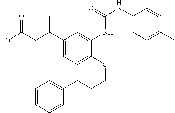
C1(C(CC(O)=O)C)=CC=C(OCCCC2=CC=CC=C2)C(NC(NC2=CC=C(C)C=C2)=O)=C1
